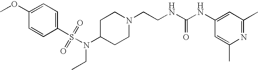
C1(OC)=CC=C(S(N(CC)C2CCN(CCNC(NC3=CC(C)=NC(C)=C3)=O)CC2)(=O)=O)C=C1
